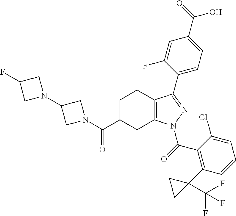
C1C(C(=O)N2CC(N3CC(F)C3)C2)CC2=C(C1)C(C1=CC=C(C(O)=O)C=C1F)=NN2C(=O)C1=C(C2(C(F)(F)F)CC2)C=CC=C1Cl
